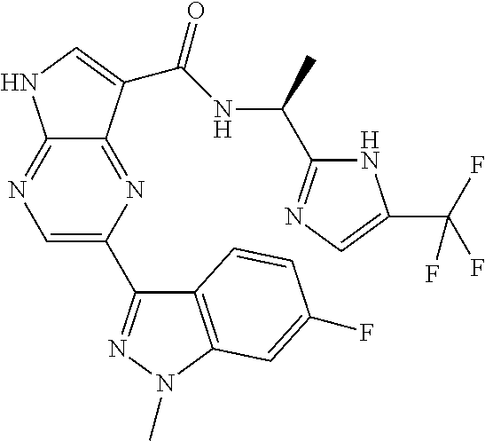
C12=NC=C(C3=NN(C)C4=C3C=CC(F)=C4)N=C1C(C(NC(C)C1=NC=C(C(F)(F)F)N1)=O)=CN2
